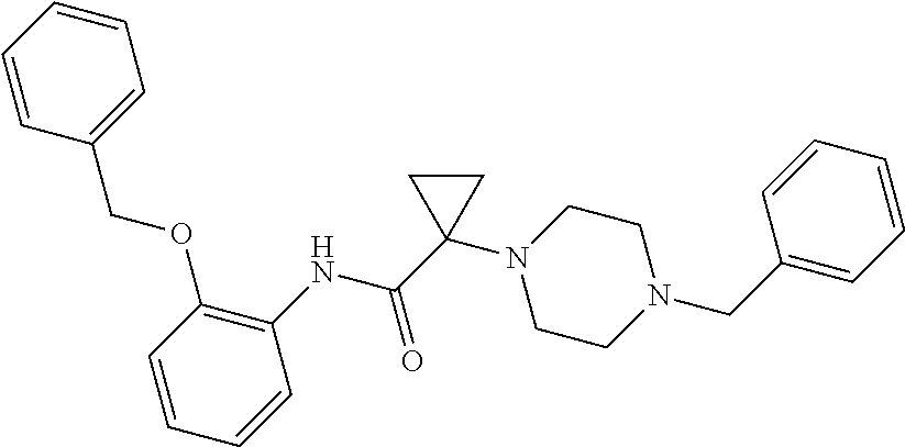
C(=O)(C1(N2CCN(CC3=CC=CC=C3)CC2)CC1)NC1=C(OCC2=CC=CC=C2)C=CC=C1
